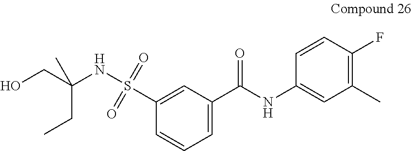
C1=C(S(NC(CO)(CC)C)(=O)=O)C=CC=C1C(NC1=CC(C)=C(F)C=C1)=O
